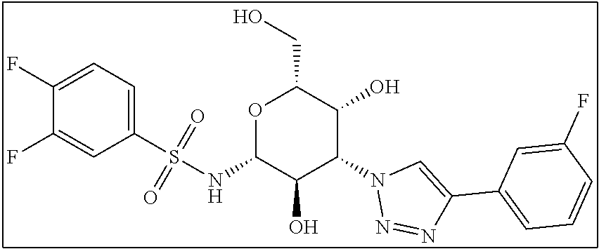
C1(S(NC2C(O)C(N3N=NC(C4=CC=CC(F)=C4)=C3)C(O)C(CO)O2)(=O)=O)=CC=C(F)C(F)=C1
